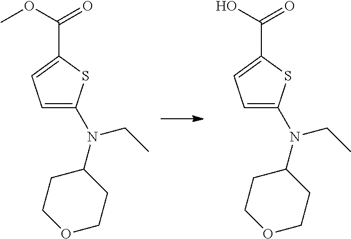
O1CCC(N(C2=CC=C(C(=O)OC)S2)CC)CC1.O1CCC(N(C2=CC=C(C(=O)O)S2)CC)CC1
